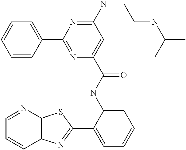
C1=NC2=C(C=C1)N=C(C1=CC=CC=C1NC(=O)C1=CC(NCCNC(C)C)=NC(C3=CC=CC=C3)=N1)S2
